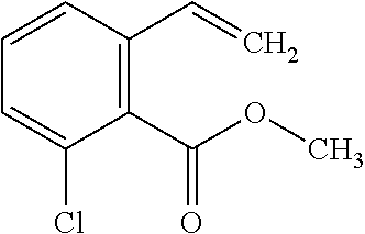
C1=CC(C=C)=C(C(OC)=O)C(Cl)=C1
